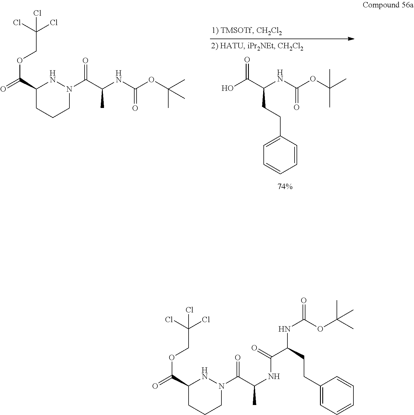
C(C(C(=O)O)NC(OC(C)(C)C)=O)CC1=CC=CC=C1.C1(C(=O)OCC(Cl)(Cl)Cl)CCCN(C(=O)C(C)NC(OC(C)(C)C)=O)N1.C1(C(=O)OCC(Cl)(Cl)Cl)CCCN(C(=O)C(C)NC(=O)C(NC(=O)OC(C)(C)C)CCC2=CC=CC=C2)N1
